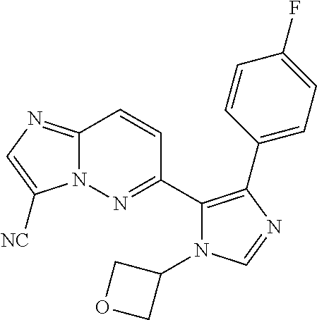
C12=NC=C([NC])N1N=C(C1=C(C3=CC=C(F)C=C3)N=CN1C1COC1)C=C2
